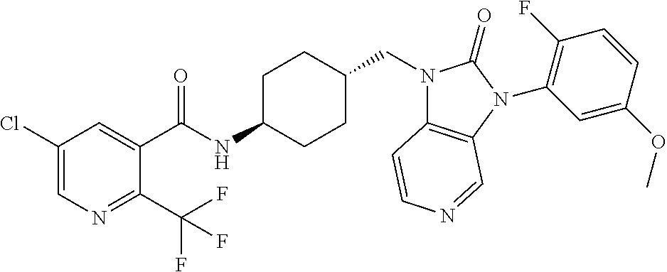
C1(Cl)=CN=C(C(F)(F)F)C(C(NC2CCC(CN3C4=C(N(C5=C(F)C=CC(OC)=C5)C3=O)C=NC=C4)CC2)=O)=C1
